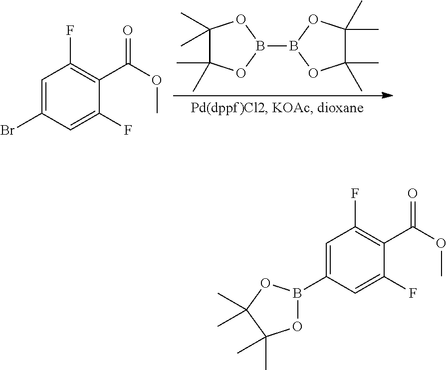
C1=C(B2OC(C)(C)C(C)(C)O2)C=C(F)C(C(=O)OC)=C1F.C1=C(Br)C=C(F)C(C(=O)OC)=C1F.C1(C)(C)C(C)(C)OB(B2OC(C)(C)C(C)(C)O2)O1
